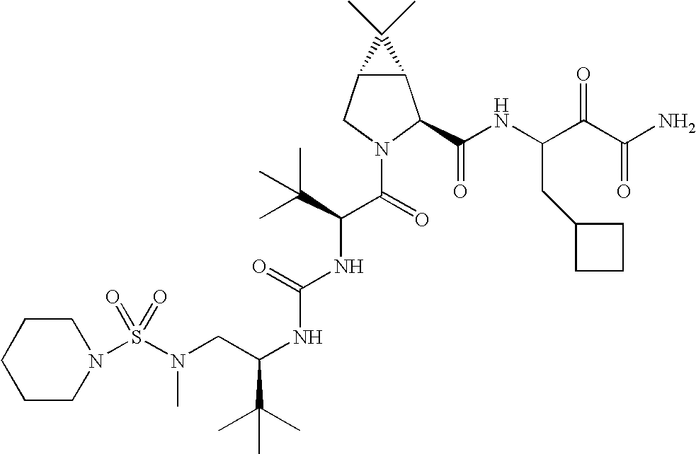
S(N(CC(NC(NC(C(N1C(C(NC(C(C(N)=O)=O)CC2CCC2)=O)C2C(C1)C2(C)C)=O)C(C)(C)C)=O)C(C)(C)C)C)(=O)(=O)N1CCCCC1
